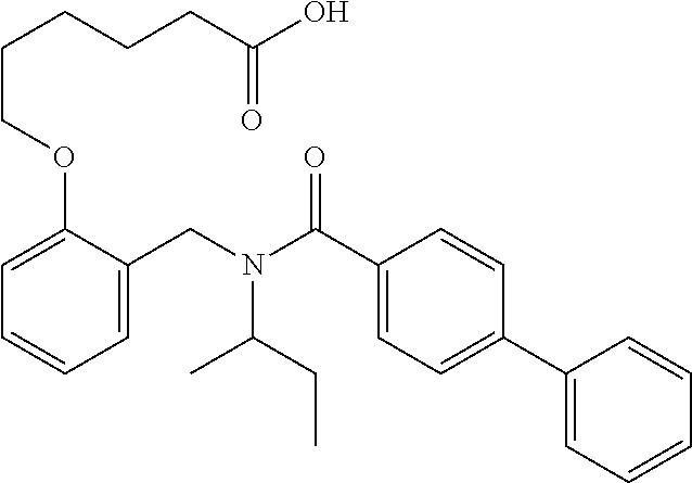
C1=C(CN(C(C2=CC=C(C3=CC=CC=C3)C=C2)=O)C(CC)C)C(OCCCCCC(O)=O)=CC=C1
